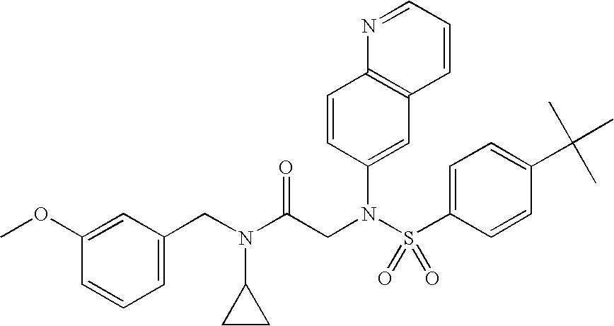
C1=C(CN(C(CN(S(C2=CC=C(C(C)(C)C)C=C2)(=O)=O)C2=CC3=C(C=C2)N=CC=C3)=O)C2CC2)C=C(OC)C=C1
